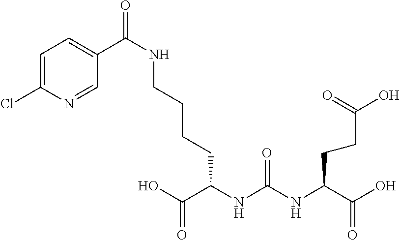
C(NCCCCC(NC(NC(C(O)=O)CCC(=O)O)=O)C(O)=O)(C1=CC=C(Cl)N=C1)=O
